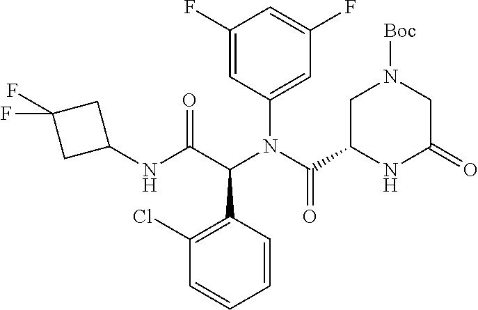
C1(Cl)=C(C(C(NC2CC(F)(F)C2)=O)N(C(C2NC(=O)CN([Boc])C2)=O)C2=CC(F)=CC(F)=C2)C=CC=C1
